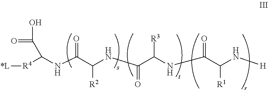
[R4]([*L])C(NC(C(NC(C(NC(C(N[H])[R1])=O)[R3])=O)[R2])=O)C(O)=O
